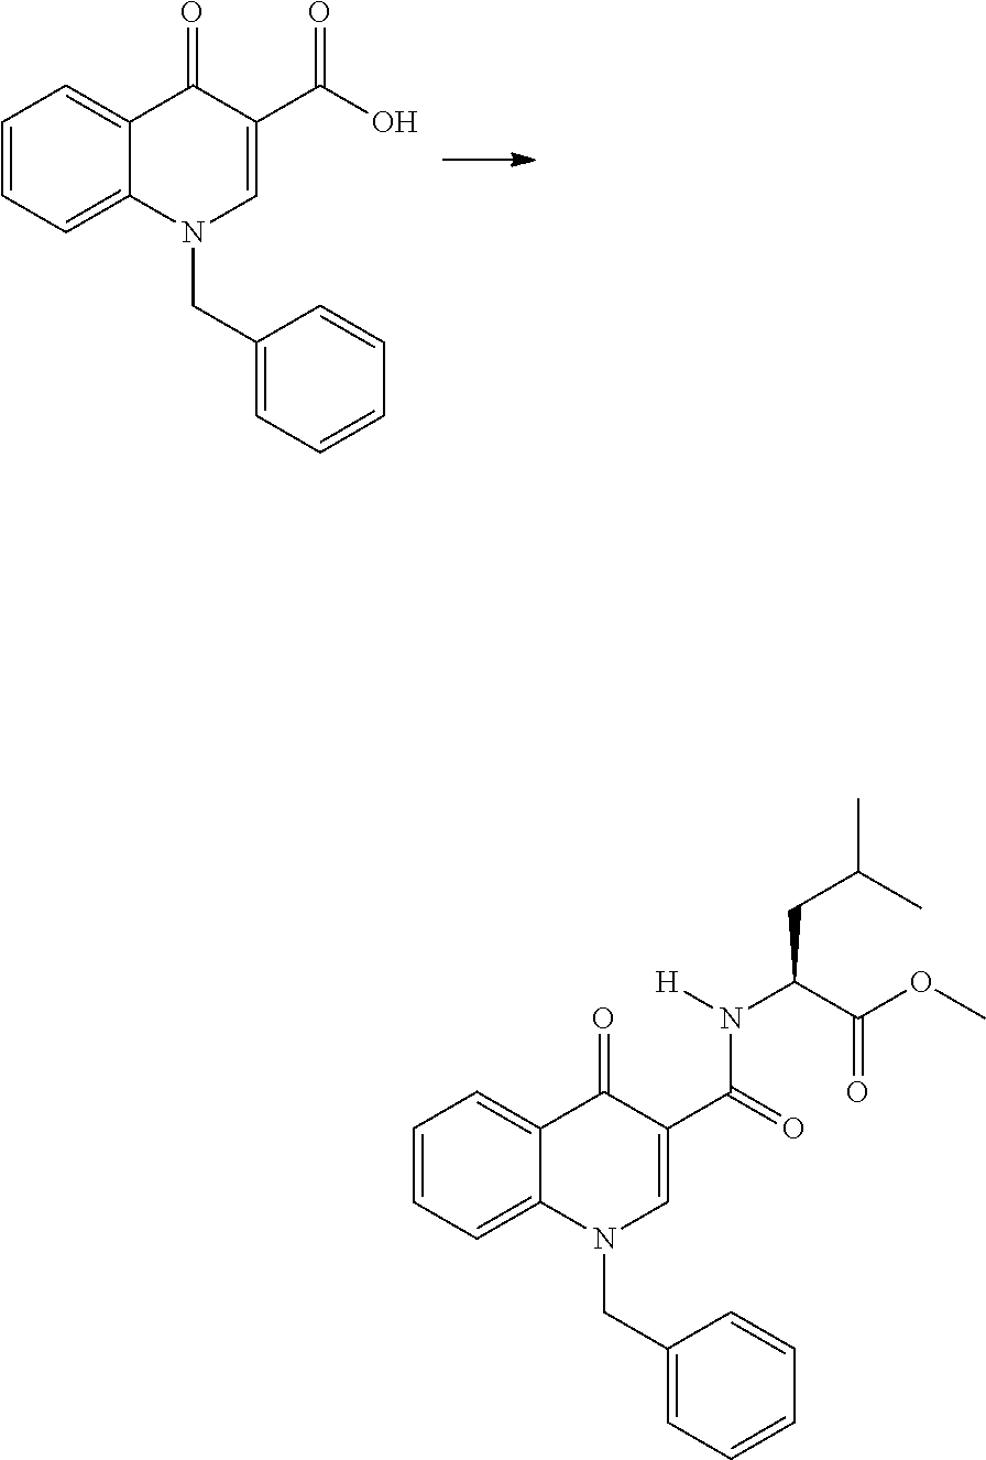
C1=CC=C2C(=C1)C(=O)C(C(O)=O)=CN2CC1=CC=CC=C1.C1=CC=C2C(=C1)C(=O)C(C(=O)N([H])C(C(OC)=O)CC(C)C)=CN2CC1=CC=CC=C1
